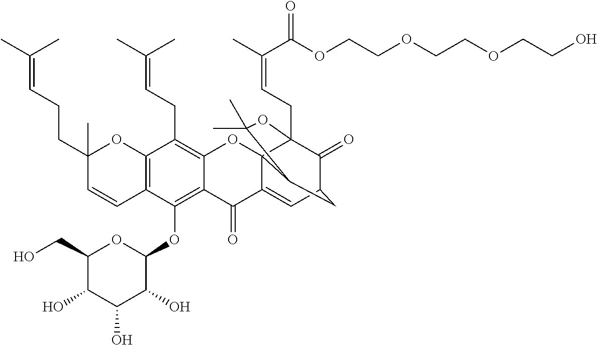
C12=C(OC3OC(CO)C(O)C(O)C3O)C3=C(C(CC=C(C)C)=C1OC14C(=CC5C(=O)C1(CC=C(C)C(=O)OCCOCCOCCO)OC(C)(C)C4C5)C2=O)OC(C)(CCC=C(C)C)C=C3
